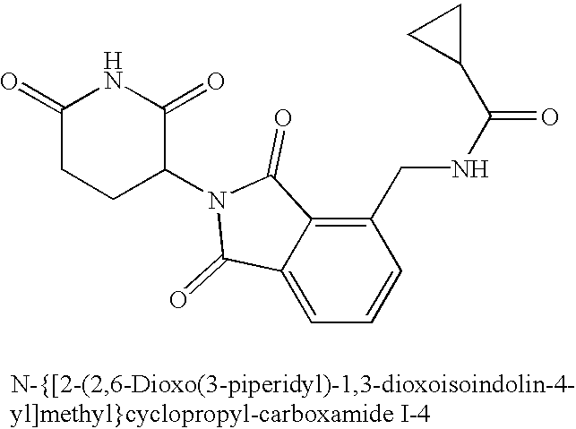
C1(CNC(C2CC2)=O)=C2C(=CC=C1)C(=O)N(C1C(=O)NC(=O)CC1)C2=O
